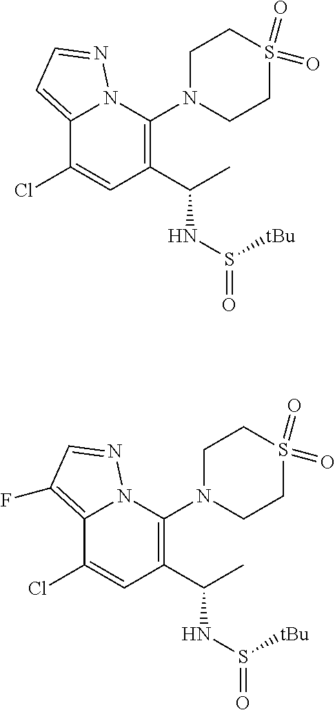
C12=CC=NN1C(N1CCS(=O)(=O)CC1)=C(C(C)NS(=O)[tBu])C=C2Cl.C12=C(F)C=NN1C(N1CCS(=O)(=O)CC1)=C(C(C)NS(=O)[tBu])C=C2Cl
